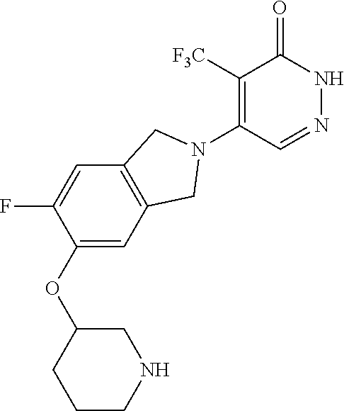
C1([F3C])=C(N2CC3=C(C2)C=C(OC2CCCNC2)C(F)=C3)C=NNC1=O
